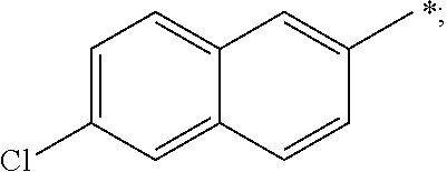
C1=C(Cl)C=C2C(=C1)C=C(C)C=C2.*
